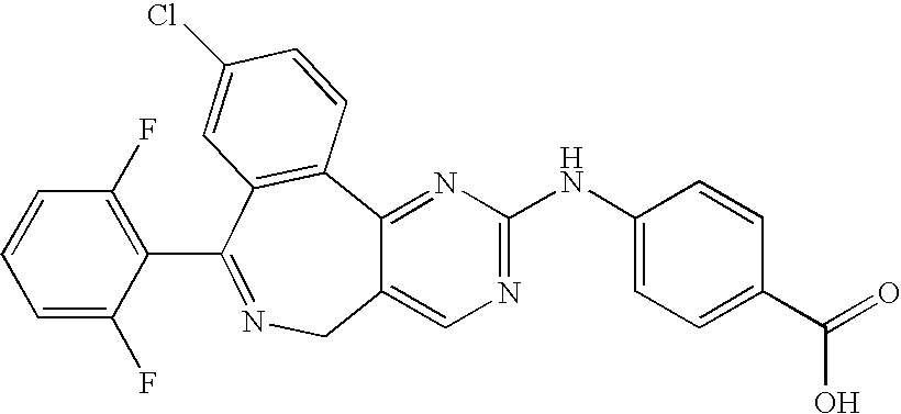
C1=C(F)C(C2=NCC3=CN=C(NC4=CC=C(C(O)=O)C=C4)N=C3C3=C2C=C(Cl)C=C3)=C(F)C=C1
